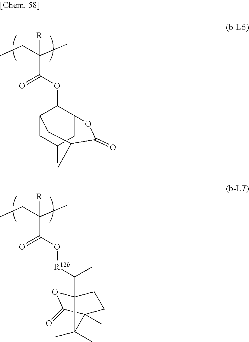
CCC(C)([R])C(OC1C2CC3CC1CC(C3)C(=O)O2)=O.CCC(C)([R])C(O[R12b]C(C)C12CCC(C)(C(=O)O1)C2(C)C)=O
